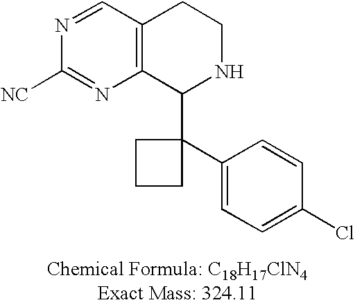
C12=C(C(C3(C4=CC=C(Cl)C=C4)CCC3)NCC1)N=C([NC])N=C2
